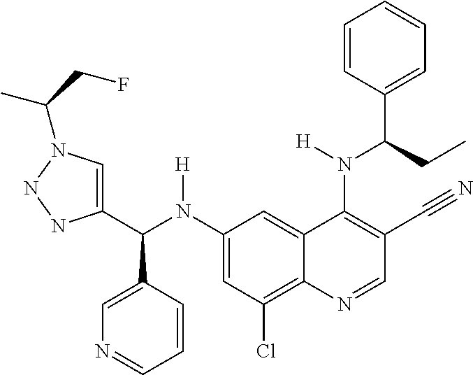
C1(N(C(C2=CN(C(CF)C)NN2)C2=CN=CC=C2)[H])=CC(Cl)=C2C(=C1)C(N(C(C1=CC=CC=C1)CC)[H])=C(C#N)C=N2
